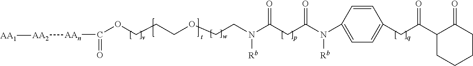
C(N(CCOCCCOC(=O)[AAn][AA2][AA1])[Rb])(CC(N(C1=CC=C(CC(C2C(=O)CCCC2)=O)C=C1)[Rb])=O)=O
